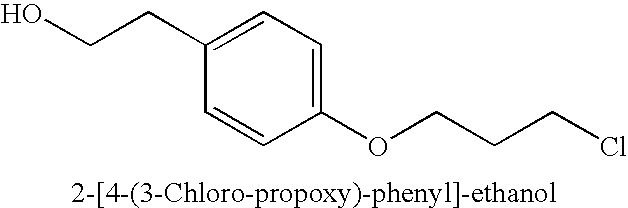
C1(CCO)=CC=C(OCCCCl)C=C1
